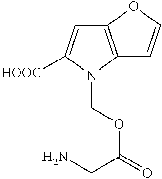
C12=C(N(COC(=O)CN)C([HOOC])=C1)C=CO2
